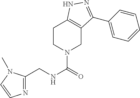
N1=C(CNC(=O)N2CCC3=C(C2)C(C2=CC=CC=C2)=NN3)N(C)C=C1
